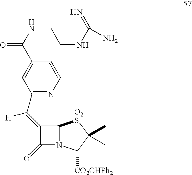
C1(C(NCCNC(=N)N)=O)=CC(C(=C2C(=O)N3C2[O2S]C(C)(C)C3[CO2CHPh2])[H])=NC=C1
